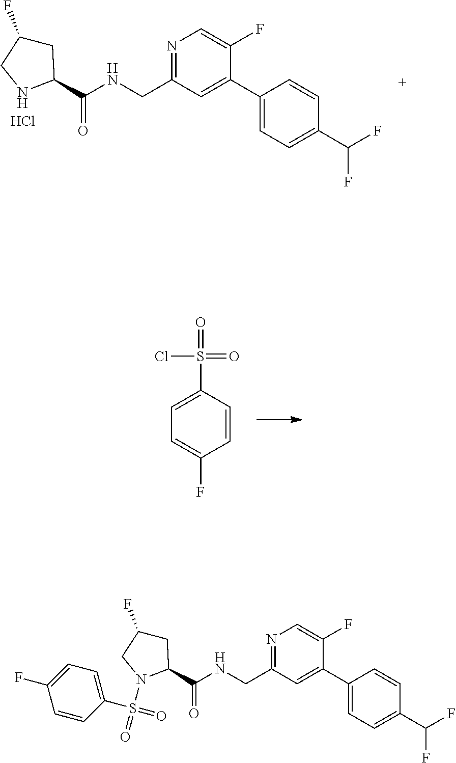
C1(F)CC(C(NCC2=NC=C(F)C(C3=CC=C(C(F)F)C=C3)=C2)=O)N(S(=O)(C2=CC=C(F)C=C2)=O)C1.C1(F)CC(C(NCC2=NC=C(F)C(C3=CC=C(C(F)F)C=C3)=C2)=O)NC1.Cl.ClS(=O)(=O)C1=CC=C(F)C=C1
